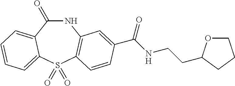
N1C(=O)C2=CC=CC=C2S(=O)(=O)C2=C1C=C(C(NCCC1OCCC1)=O)C=C2
